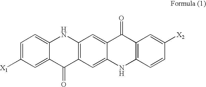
C1=C([X1])C=C2C(=C1)NC1=C(C2=O)C=C2C(=C1)C(=O)C1=C(N2)C=CC([X2])=C1
